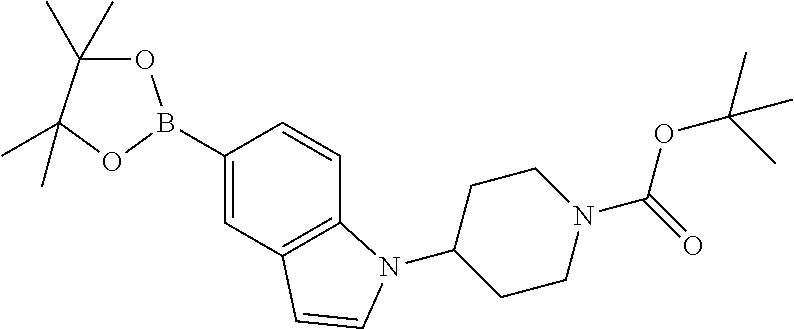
C1(B2OC(C)(C)C(C)(C)O2)=CC2=C(C=C1)N(C1CCN(C(=O)OC(C)(C)C)CC1)C=C2
